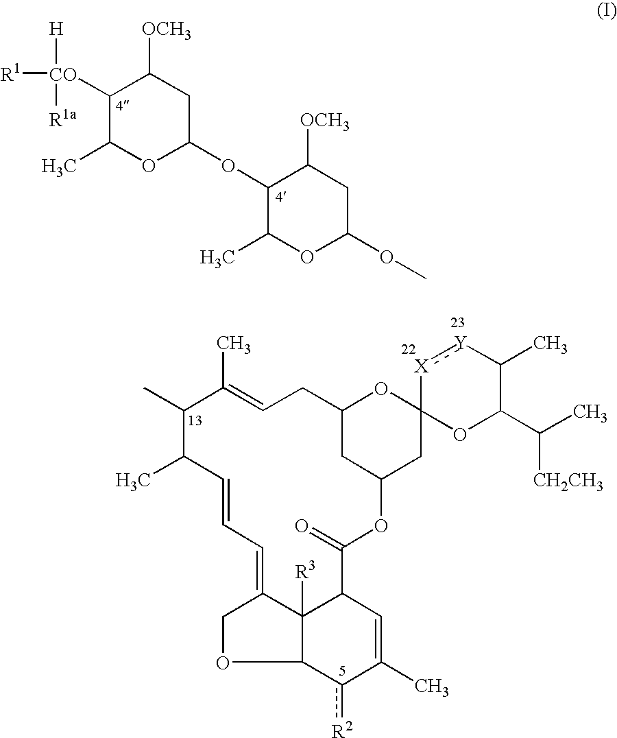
O(C1CC([OCH3])C(OC2CC([OCH3])C([CO]([H])([R1a])[R1])C(C)O2)C(C)O1)C.C1(C)C(C)=CCC2CC(OC(=O)C3C4([R3])C(=CC=CC1C)COC4c([R2])C(C)=C3)CC1(O2)OC(C(C)[CH2CH3])C(C)[Y]:[X]1
